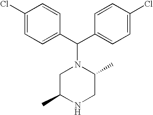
C1=CC(C(C2=CC=C(Cl)C=C2)N2CC(C)NCC2C)=CC=C1Cl
